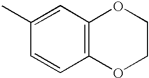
C1(C)=CC2=C(C=C1)OCCO2
